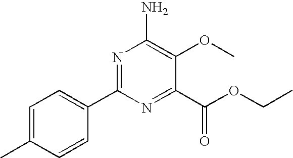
N1=C(C2=CC=C(C)C=C2)N=C(C(OCC)=O)C(OC)=C1N
